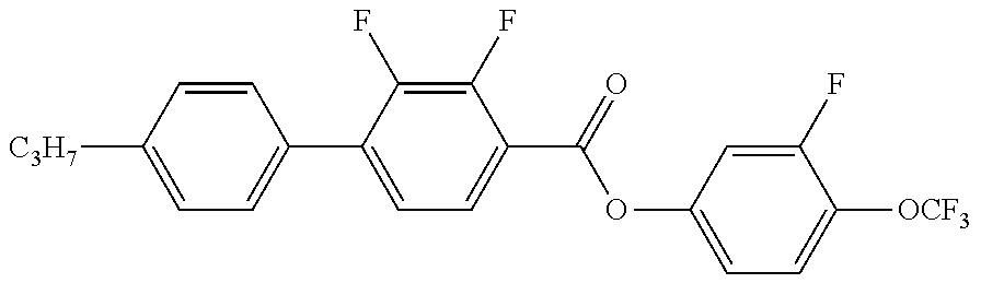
C1=C([C3H7])C=CC(C2=CC=C(C(OC3=CC=C([OCF3])C(F)=C3)=O)C(F)=C2F)=C1
